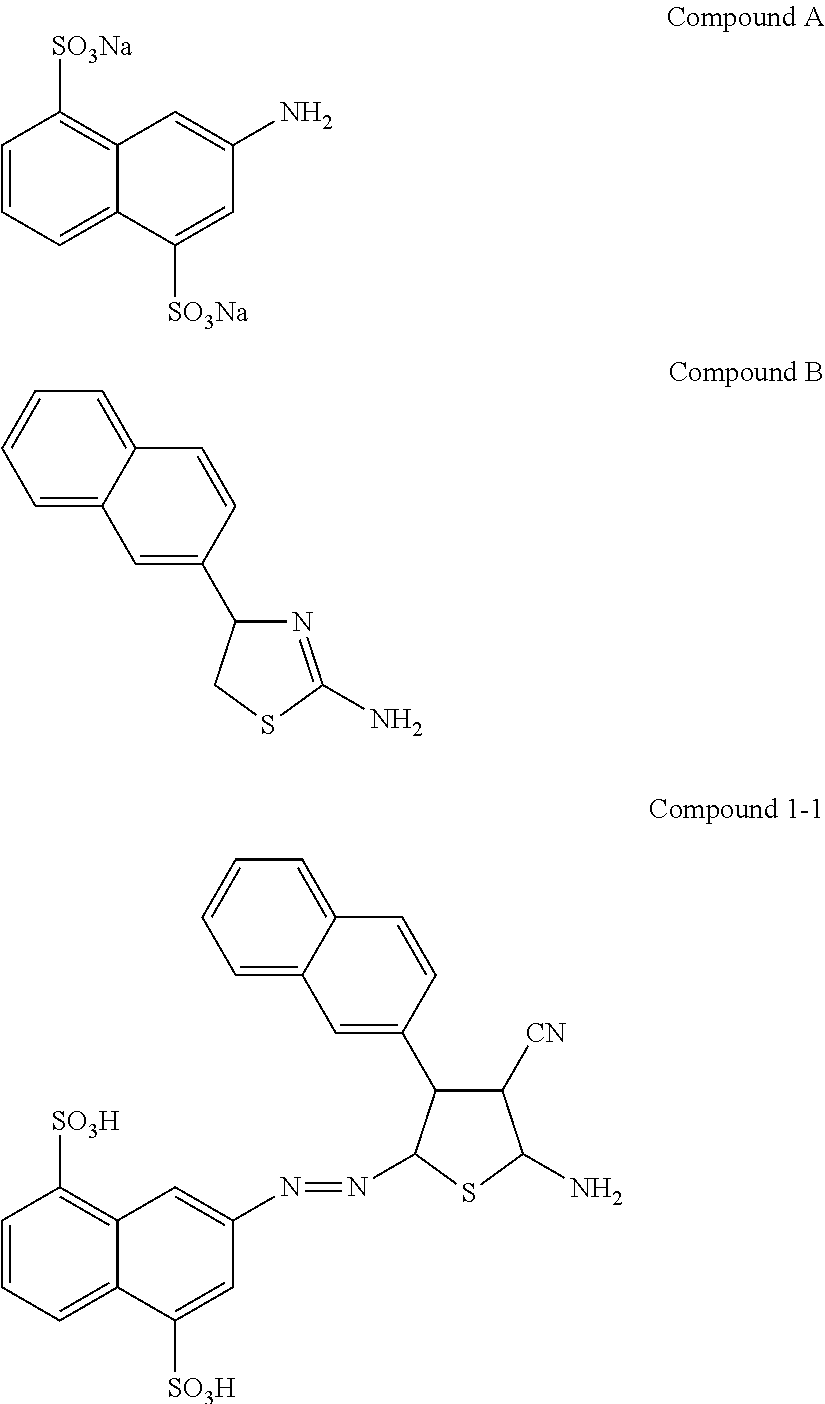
C1=CC=C2C(=C1[SO3Na])C=C(N)C=C2[SO3Na].C1=C2C(=CC=C1)C=CC(C1N=C(N)SC1)=C2.C1=C2C(=CC=C1)C=CC(C1C([CN])C(N)SC1N=NC1=CC3=C([SO3H])C=CC=C3C([SO3H])=C1)=C2
